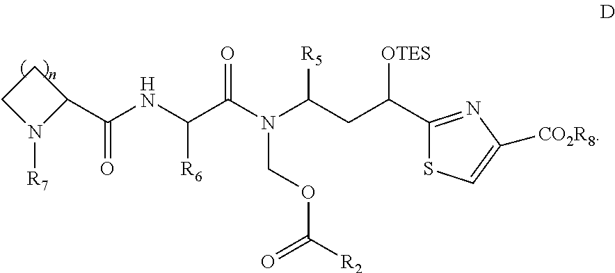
C1CN([R7])C1C(NC(C(N(C(CC(C1=NC([CO2R8])=CS1)[OTES])[R5])COC([R2])=O)=O)[R6])=O
